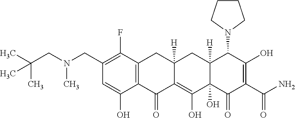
C12=C(CC3([H])C(=C(O)C4(O)C([H])(C3)C(N3CCCC3)C(O)=C(C(N)=O)C4=O)C1=O)C(F)=C(CN(CC(C)(C)C)C)C=C2O
